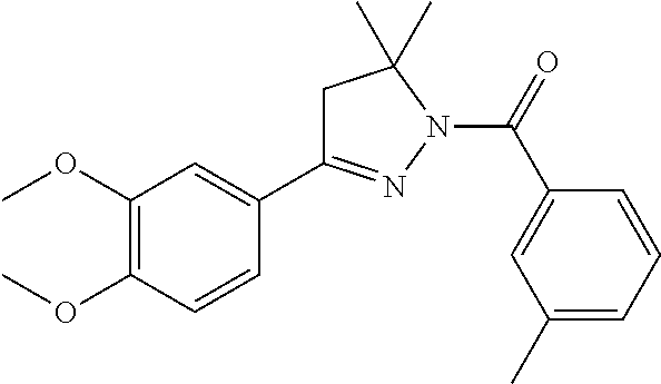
C1C(C2=CC(OC)=C(OC)C=C2)=NN(C(=O)C2=CC(C)=CC=C2)C1(C)C
